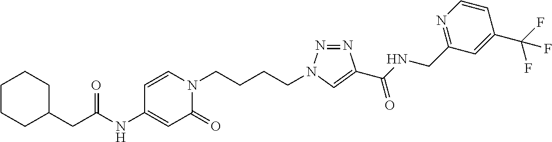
C(NC1=CC(=O)N(CCCCN2N=NC(C(NCC3=NC=CC(C(F)(F)F)=C3)=O)=C2)C=C1)(=O)CC1CCCCC1
